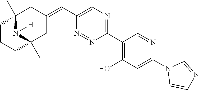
C1(C2=C(O)C=C(N3C=CN=C3)N=C2)=NC=C(C=C2CC3(C)N([H])C(C)(C2)CCC3)N=N1
